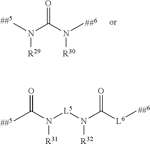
C(N([L5]N(C([L6]C)=O)[R32])[R31])(C)=O.CN(C(N(C)[R30])=O)[R29]
